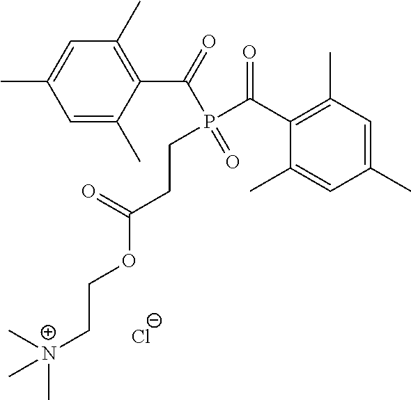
C1=C(C)C=C(C)C(C(=O)P(CCC(OCC[N+](C)(C)C)=O)(=O)C(=O)C2=C(C)C=C(C)C=C2C)=C1C.[Cl-]
